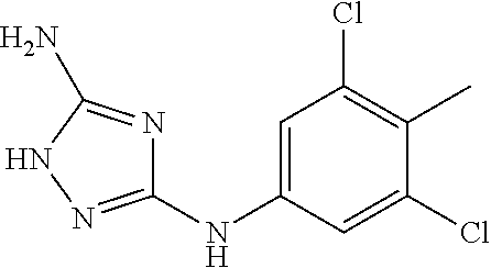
C1(NC2=CC(Cl)=C(C)C(Cl)=C2)=NNC(N)=N1
